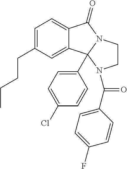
C1(CCCC)=CC=C2C(=C1)C1(C3=CC=C(Cl)C=C3)N(C2=O)CCN1C(C1=CC=C(F)C=C1)=O
